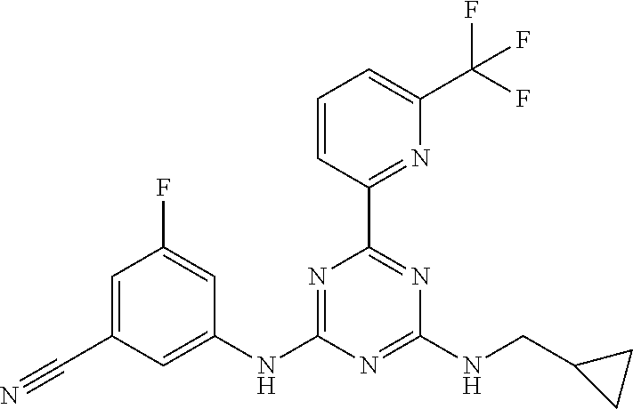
C1=C(C#N)C=C(NC2=NC(C3=NC(C(F)(F)F)=CC=C3)=NC(NCC3CC3)=N2)C=C1F
